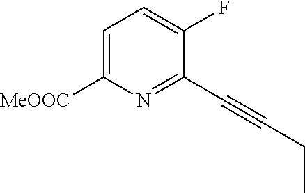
C1=C([MeOOC])N=C(C#CCC)C(F)=C1
